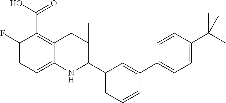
C1(F)=CC=C2C(=C1C(O)=O)CC(C)(C)C(C1=CC=CC(C3=CC=C(C(C)(C)C)C=C3)=C1)N2
